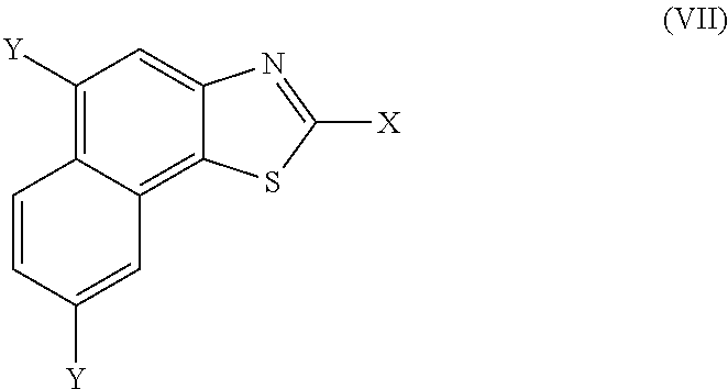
C1([Y])=C2C(=C3C(=C1)N=C([X])S3)C=C([Y])C=C2
